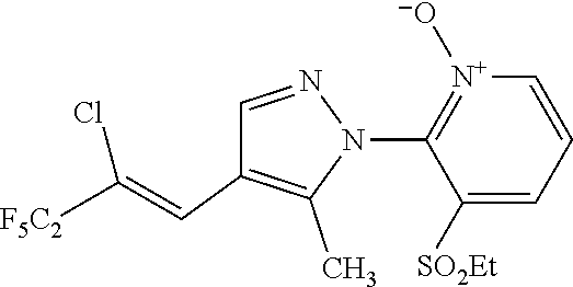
C1([SO2Et])=CC=C[N+]([O-])=C1N1N=CC(C=C([F5C2])Cl)=C1C
